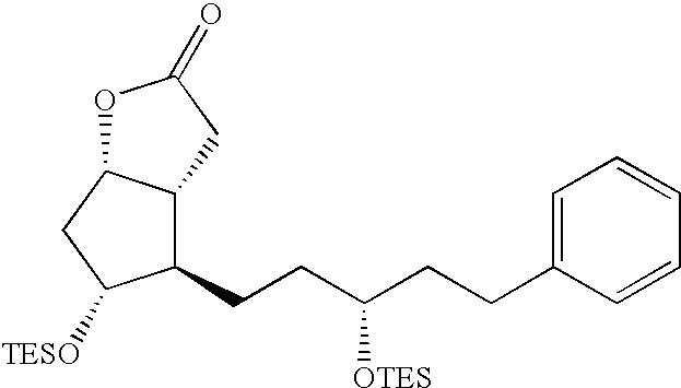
C1(CCC(CCC2=CC=CC=C2)[OTES])C2C(CC1[TESO])OC(=O)C2
